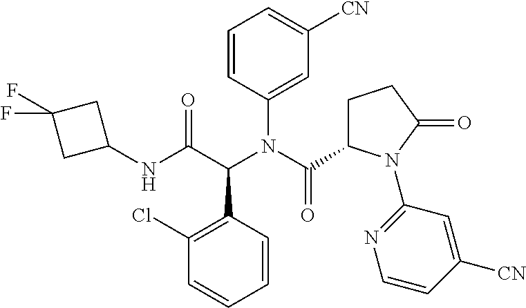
C1(Cl)=C(C(C(NC2CC(F)(F)C2)=O)N(C(C2CCC(=O)N2C2=NC=CC([CN])=C2)=O)C2=CC([CN])=CC=C2)C=CC=C1
